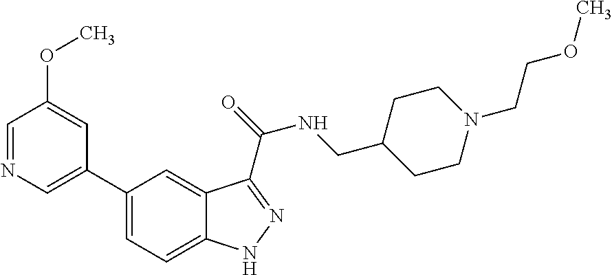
C1(C2=CN=CC(OC)=C2)=CC=C2C(=C1)C(C(=O)NCC1CCN(CCOC)CC1)=NN2
